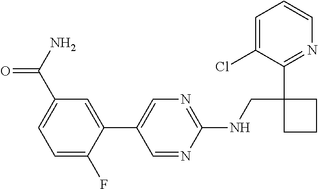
C1=C(F)C(C2=CN=C(NCC3(C4=NC=CC=C4Cl)CCC3)N=C2)=CC(C(N)=O)=C1
